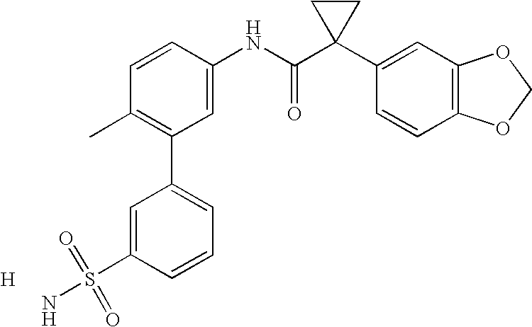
C1=CC(NC(C2(C3=CC4=C(C=C3)OCO4)CC2)=O)=CC(C2=CC=CC(S(=O)(=O)N)=C2)=C1C.[H]
